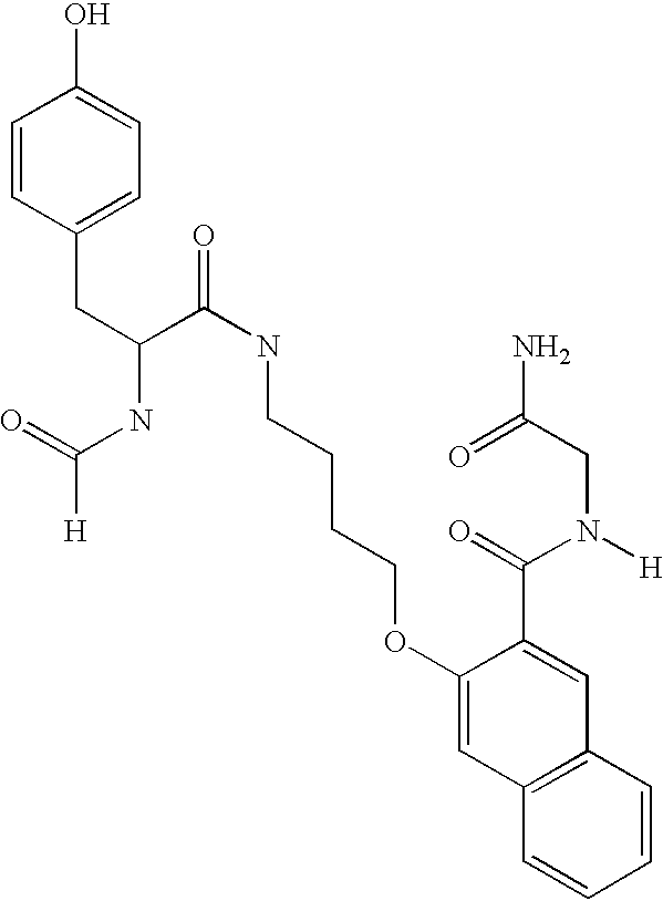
C(C1=CC=C(O)C=C1)C(C(NCCCCOC1=CC2=C(C=C1C(=O)N([H])CC(N)=O)C=CC=C2)=O)NC(=O)[H]
